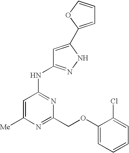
C1=C([Me])N=C(COC2=CC=CC=C2Cl)N=C1NC1=NNC(C2=CC=CO2)=C1
